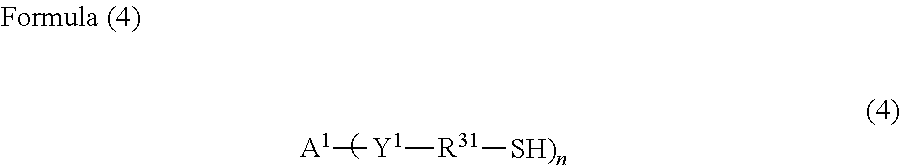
[A1][Y1][R31][SH)n]
